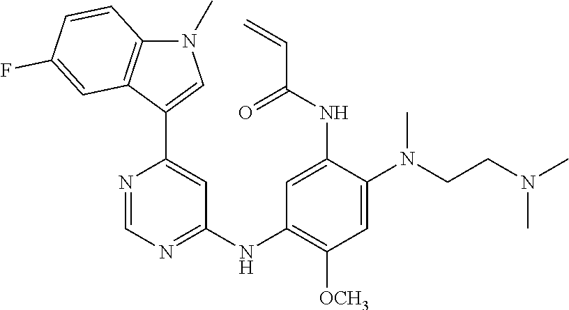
C1=NC(C2=CN(C)C3=C2C=C(F)C=C3)=CC(NC2=C([OCH3])C=C(N(CCN(C)C)C)C(NC(C=C)=O)=C2)=N1
